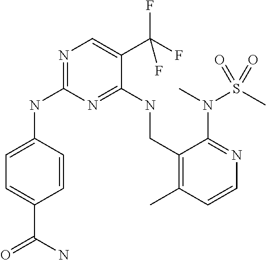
C1=C(NC2=NC=C(C(F)(F)F)C(NCC3=C(C)C=CN=C3N(C)S(C)(=O)=O)=N2)C=CC(C(=O)N)=C1
